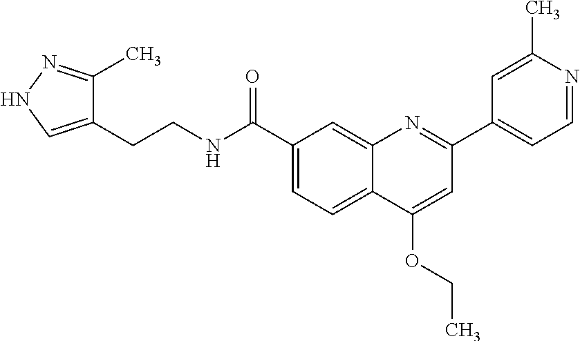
C1(C(NCCC2=CNN=C2C)=O)=CC=C2C(=C1)N=C(C1=CC=NC(C)=C1)C=C2OCC
